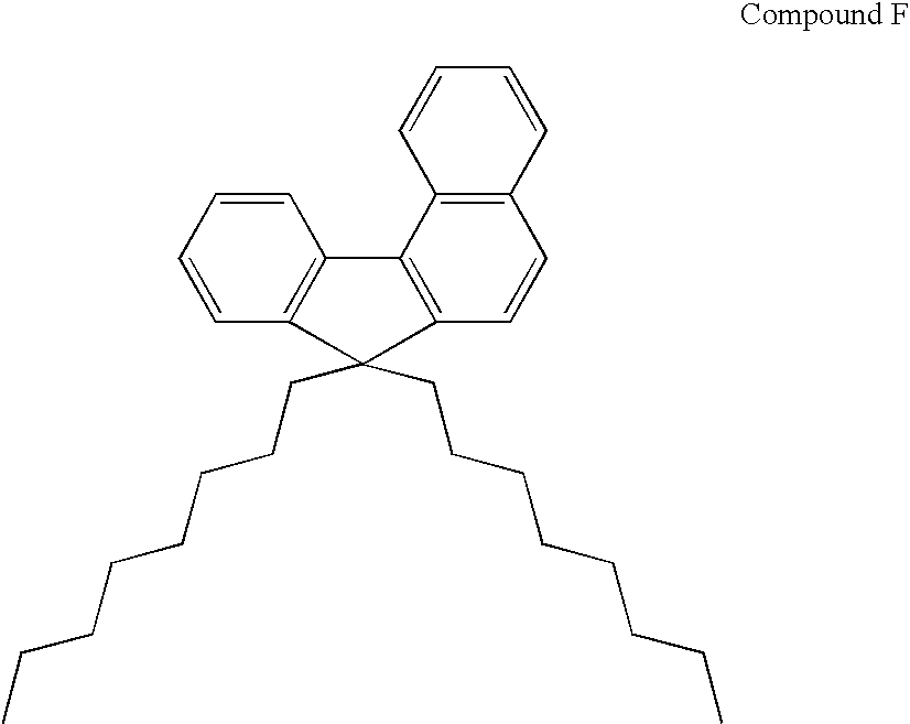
C1=CC2=C(C=C1)C1=C(C=CC3=C1C=CC=C3)C2(CCCCCCCC)CCCCCCCC
